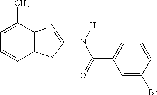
C1=C(C)C2=C(C=C1)SC(N([H])C(=O)C1=CC=CC(Br)=C1)=N2
